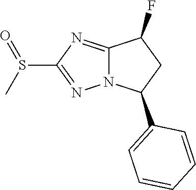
C1(S(C)=O)=NN2C(=N1)C(F)CC2C1=CC=CC=C1
